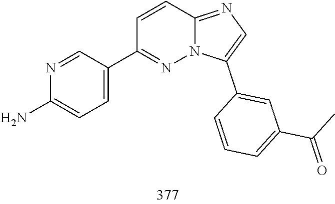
C1(C2=CC=C(N)N=C2)=NN2C(=NC=C2C2=CC(C(=O)C)=CC=C2)C=C1
